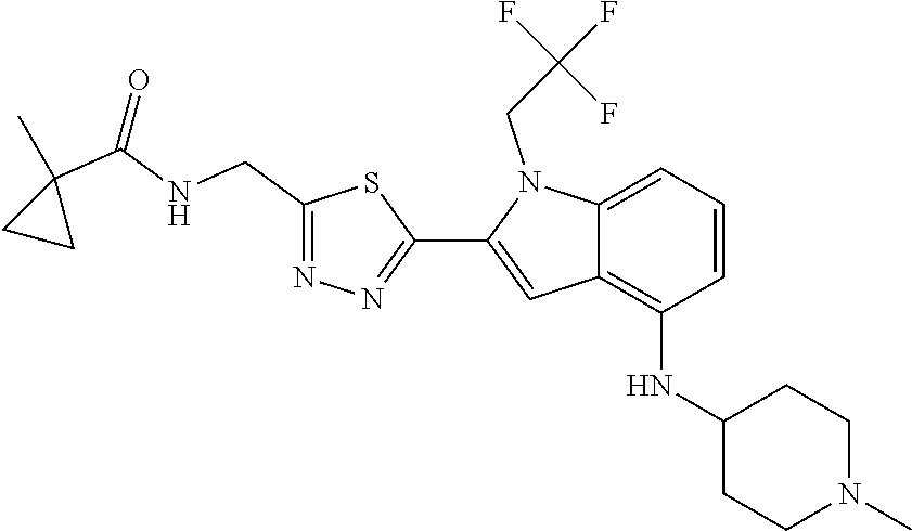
N1=C(CNC(C2(C)CC2)=O)SC(C2=CC3=C(NC4CCN(C)CC4)C=CC=C3N2CC(F)(F)F)=N1
